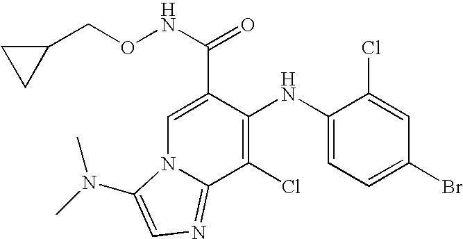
C1(NC2=C(Cl)C3=NC=C(N(C)C)N3C=C2C(NOCC2CC2)=O)=CC=C(Br)C=C1Cl
